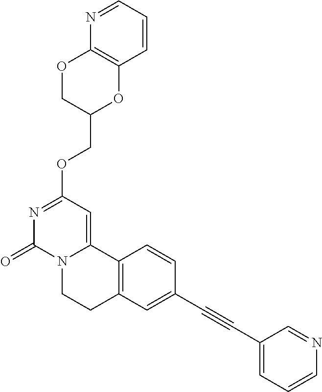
N1=CC=CC2=C1OCC(COC1=NC(=O)N3C(=C1)C1=C(CC3)C=C(C#CC3=CC=CN=C3)C=C1)O2
